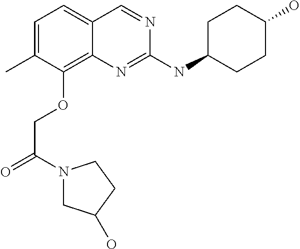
CC1=CC=C2C(=C1OCC(=O)N1CC(O)CC1)N=C(NC1CCC(O)CC1)N=C2
